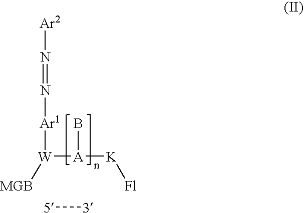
[W]([A]([K][Fl])B)([Ar1]N=N[Ar2])[MGB].[5][3]
